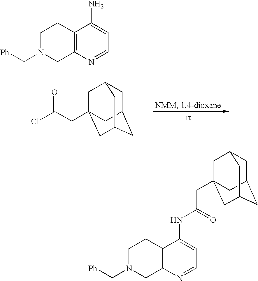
C12=C(N=CC=C1N)CN(C[Ph])CC2.C1C2CC3CC(CC(Cl)=O)(CC1C3)C2.C1C2CC3CC(CC(NC4=CC=NC5=C4CCN(C[Ph])C5)=O)(CC1C3)C2
